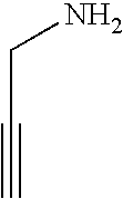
C(#C)CN
